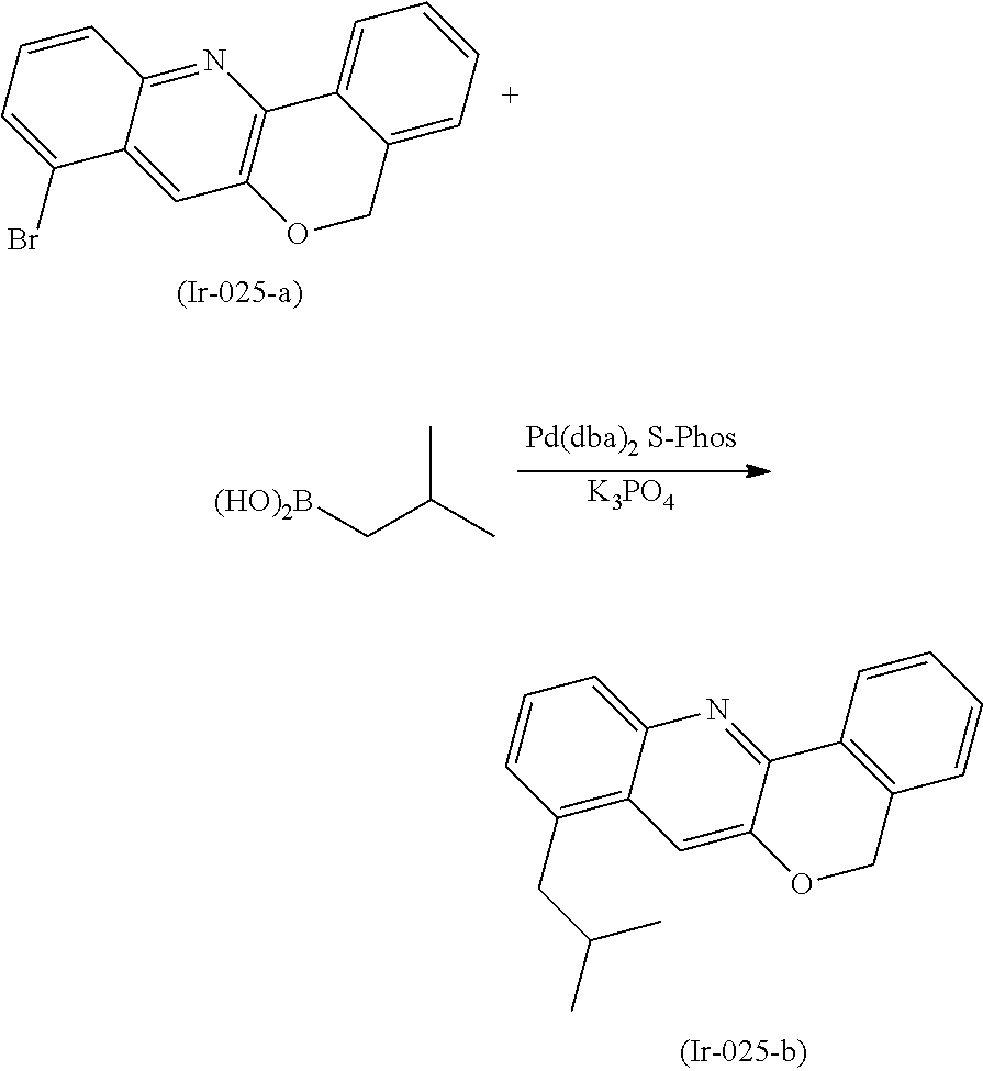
N1=C2C(=CC3=C1C1=CC=CC=C1CO3)C(Br)=CC=C2.CC(C)C[(HO)2B].[K3PO4].N1=C2C(=CC3=C(CC(C)C)C=CC=C13)OCC1=C2C=CC=C1
